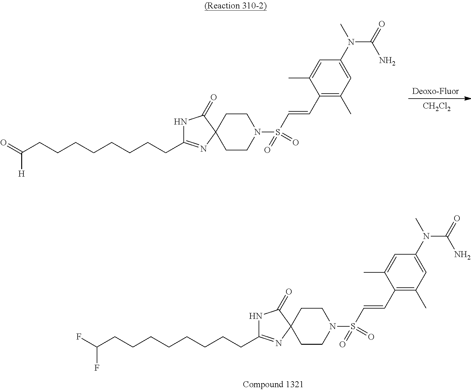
FC(CCCCCCCCC1=NC2(C(=O)N1)CCN(S(C=CC1=C(C)C=C(N(C)C(=O)N)C=C1C)(=O)=O)CC2)F.O=C(CCCCCCCCC1=NC2(C(=O)N1)CCN(S(C=CC1=C(C)C=C(N(C)C(=O)N)C=C1C)(=O)=O)CC2)[H].[ CH2Cl2]
